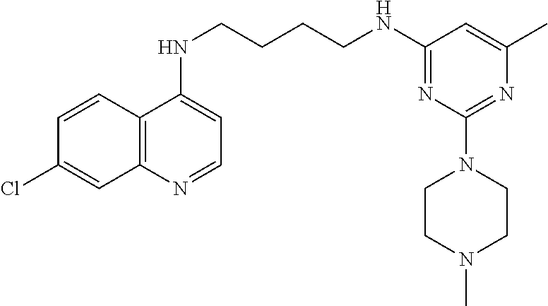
C12=C(N=CC=C1NCCCCNC1=NC(N3CCN(C)CC3)=NC(C)=C1)C=C(Cl)C=C2
